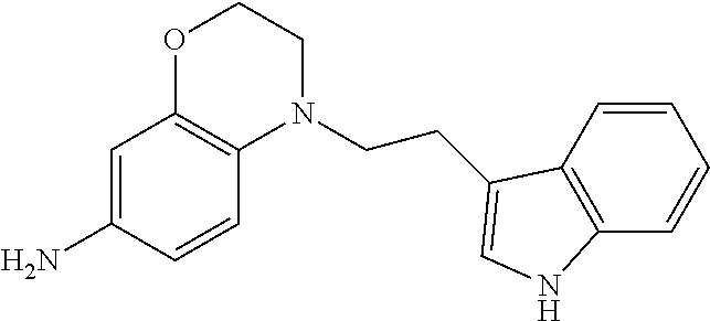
C1=C(N)C=CC2=C1OCCN2CCC1=CNC2=C1C=CC=C2
